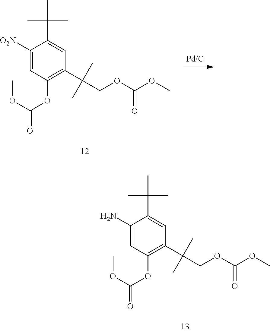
C1(N)=CC(OC(=O)OC)=C(C(COC(OC)=O)(C)C)C=C1C(C)(C)C.[Pd/C].C1([O2N])=CC(OC(=O)OC)=C(C(COC(OC)=O)(C)C)C=C1C(C)(C)C
